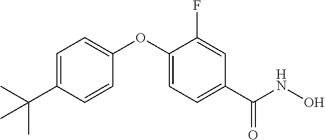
C1=C(C(C)(C)C)C=CC(OC2=CC=C(C(NO)=O)C=C2F)=C1
